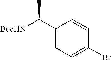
[BocHN]C(C1=CC=C(Br)C=C1)C
